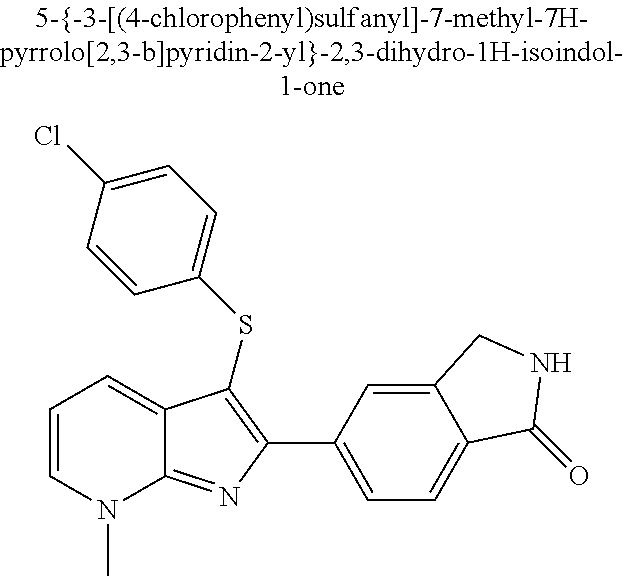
C1(C2=C(SC3=CC=C(Cl)C=C3)C3=CC=CN(C)C3=N2)=CC=C2C(=C1)CNC2=O
